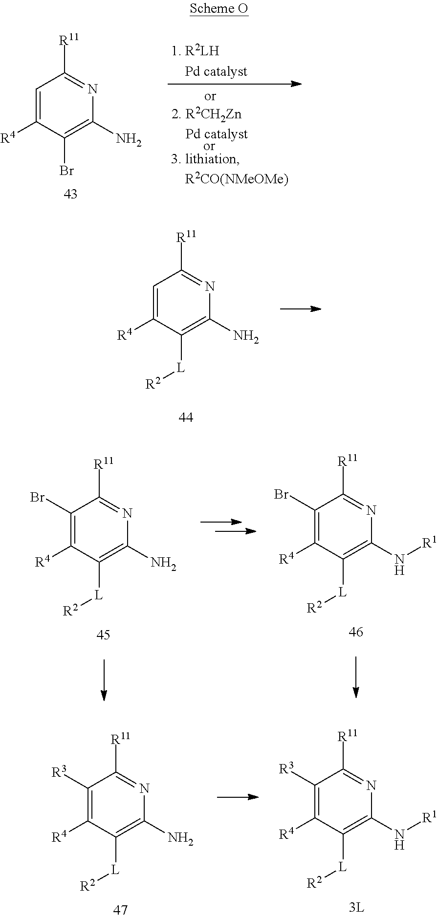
C1(Br)=C([R4])C([L][R2])=C(N)N=C1[R11].C1(Br)=C([R4])C([L][R2])=C(N[R1])N=C1[R11].C1([R3])=C([R4])C([L][R2])=C(N)N=C1[R11].C1([R3])=C([R4])C([L][R2])=C(N[R1])N=C1[R11].C1=C([R4])C(Br)=C(N)N=C1[R11].C1=C([R4])C([L][R2])=C(N)N=C1[R11]
